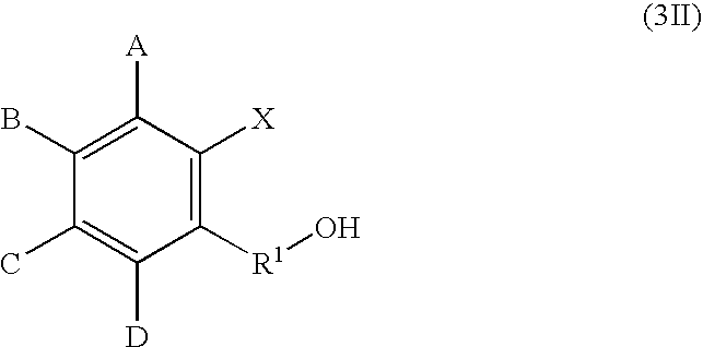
C1(C)=C([D])C([R1]O)=C([X])C([A])=C1B
